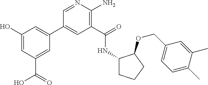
C1(C2=CC(O)=CC(C(=O)O)=C2)=CC(C(=O)NC2CCCC2OCC2=CC=C(C)C(C)=C2)=C(N)N=C1
